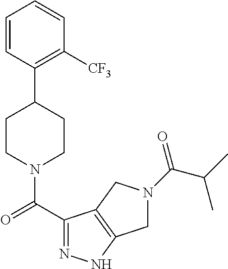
C1CN(C(C2=NNC3=C2CN(C(C(C)C)=O)C3)=O)CCC1C1=C([CF3])C=CC=C1
